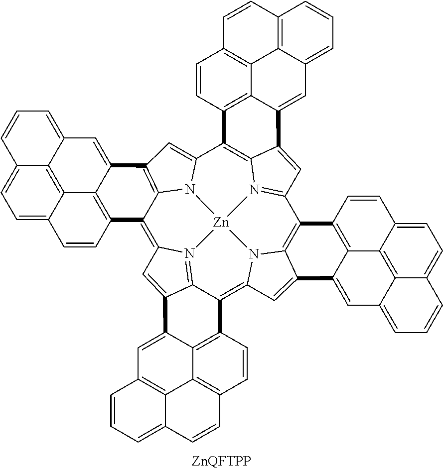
C12=C3N4=C5C(=C6N7C8=C(C9=N%10C%11=C(C%12=CC(=C1N%12[Zn]%1074)C1=CC4=CC=CC7=CC=C%10C(=C47)C1=C2C=C%10)C1=C2C4=C(C=C1)C=CC1=C4C(=CC=C1)C=C2C%11=C9)C1=C2C4=C7C(=CC=CC7=CC=C4C=C1)C=C2C8=C6)C1=C2C4=C(C=C1)C=CC1=CC=CC(=C41)C=C2C5=C3
